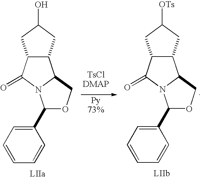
C1=CC=C(C2OCC3N2C(=O)C2C3CC(O)C2)C=C1.C1=CC=C(C2OCC3N2C(=O)C2C3CC([OTs])C2)C=C1
